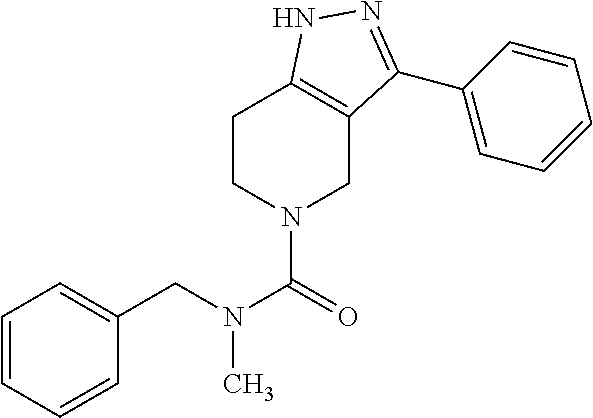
C(N(C(=O)N1CC2=C(CC1)NN=C2C1=CC=CC=C1)C)C1=CC=CC=C1
